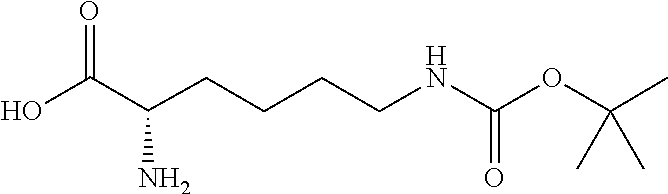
C(CCCNC(=O)OC(C)(C)C)C(C(O)=O)N
